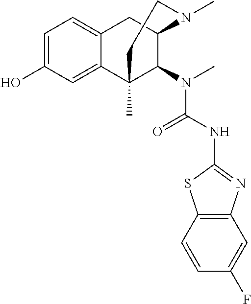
C1=C(O)C=C2C(=C1)CC1C(N(C(NC3=NC4=C(C=CC(F)=C4)S3)=O)C)C2(C)CCN1C
